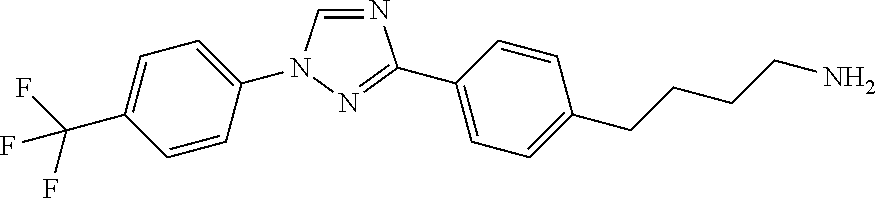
N1=CN(C2=CC=C(C(F)(F)F)C=C2)N=C1C1=CC=C(CCCCN)C=C1
